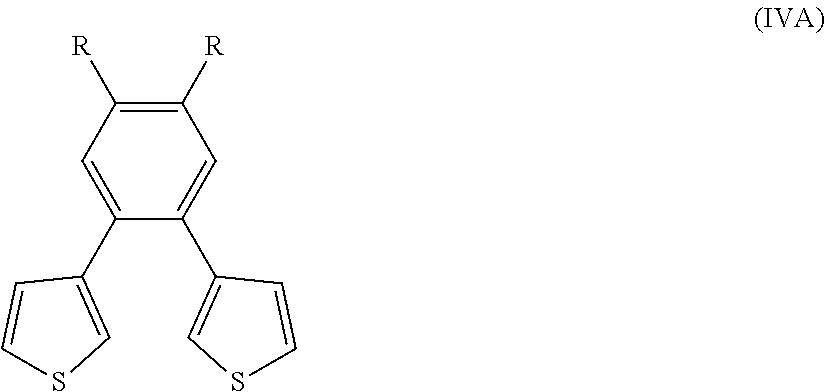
C1([R])=C([R])C=C(C2=CSC=C2)C(C2=CSC=C2)=C1
